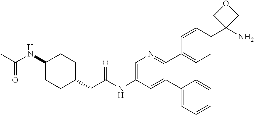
C1(NC(C)=O)CCC(CC(NC2=CN=C(C3=CC=C(C4(N)COC4)C=C3)C(C3=CC=CC=C3)=C2)=O)CC1
